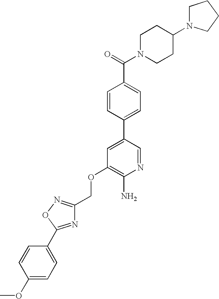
C(OC1=C(N)N=CC(C2=CC=C(C(=O)N3CCC(N4CCCC4)CC3)C=C2)=C1)C1=NOC(C2=CC=C(OC)C=C2)=N1
